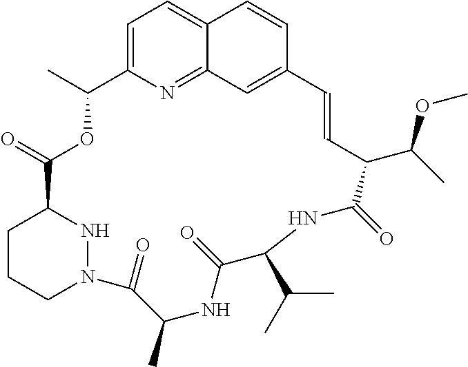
C12=CC=C3N=C1C=C(C=C2)C=CC(C(C)OC)C(=O)NC(C(C)C)C(=O)NC(C)C(=O)N1CCCC(C(=O)OC3C)N1
